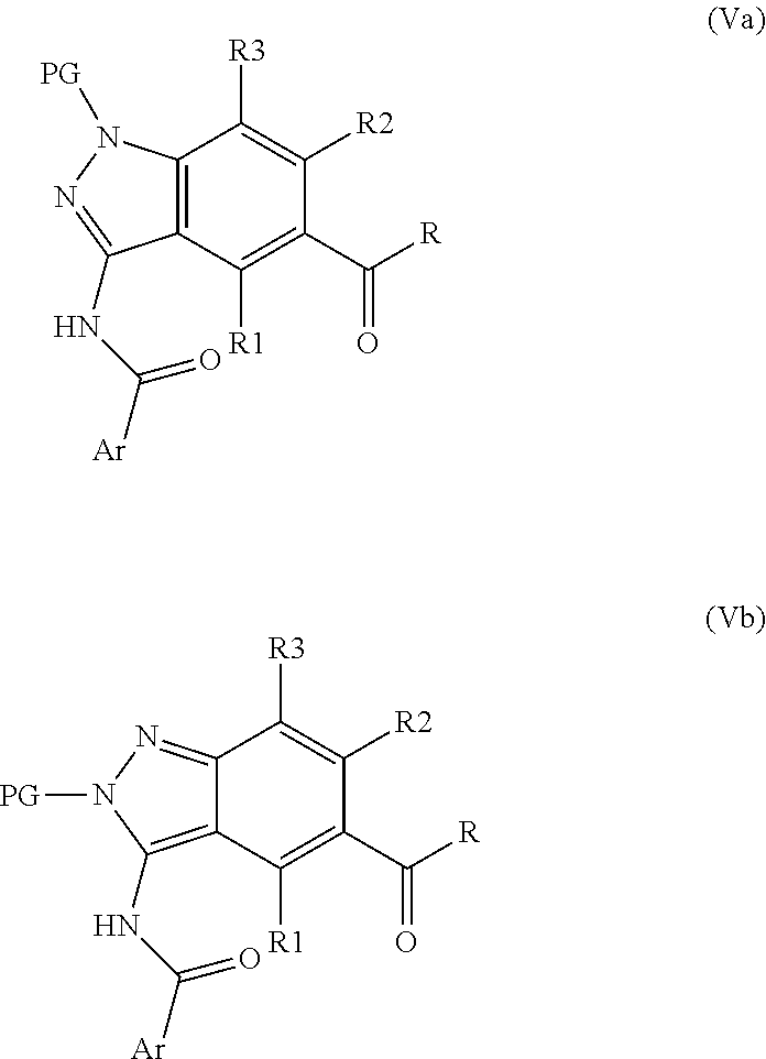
C12=C(C([R1])=C(C([R])=O)C([R2])=C1[R3])C(NC([Ar])=O)=NN2[PG].C12=NN([PG])C(NC([Ar])=O)=C1C([R1])=C(C([R])=O)C([R2])=C2[R3]
